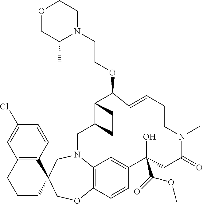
C12=C3N(CC4(CO1)C1=C(CCC4)C=C(Cl)C=C1)CC1C(C(OCCN4CCOCC4C)C=CCCN(C)C(=O)CC(O)(C(=O)OC)C(=C3)C=C2)CC1
